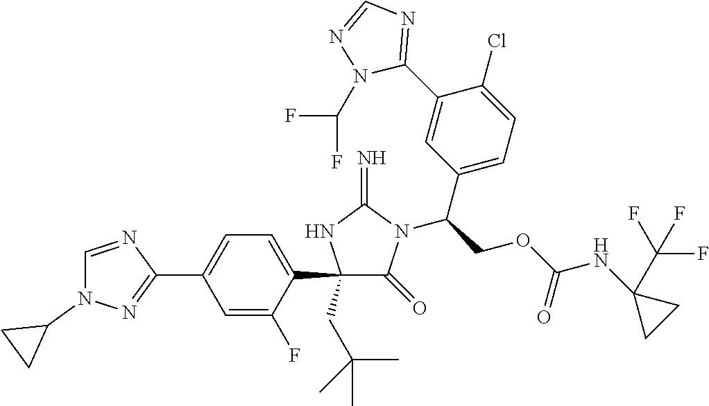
C1(C2=CC=C(C3=NN(C4CC4)C=N3)C=C2F)(CC(C)(C)C)C(=O)N(C(COC(NC2(C(F)(F)F)CC2)=O)C2=CC=C(Cl)C(C3=NC=NN3C(F)F)=C2)C(=N)N1
